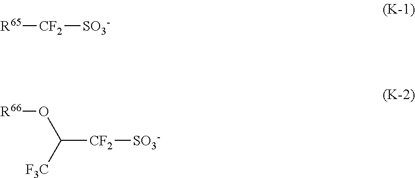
[R65][CF2][SO3-].[R66]OC([CF2][SO3-])[F3C]
